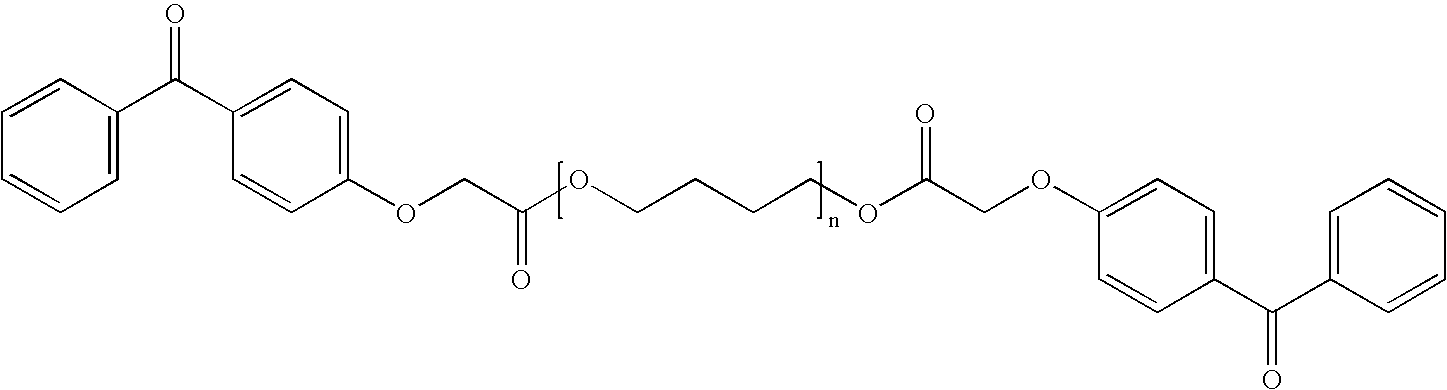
C1=CC(C(C2=CC=C(OCC(OCCCCOC(COC3=CC=C(C(=O)C4=CC=CC=C4)C=C3)=O)=O)C=C2)=O)=CC=C1
